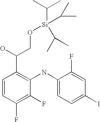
C1=CC(F)=C(F)C(NC2=CC=C([l])C=C2F)=C1C(O)CO[Si](C(C)C)(C(C)C)C(C)C
